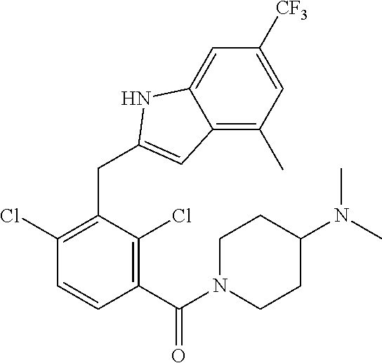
C12=C(C)C=C([CF3])C=C1NC(CC1=C(Cl)C=CC(C(N3CCC(N(C)C)CC3)=O)=C1Cl)=C2
